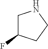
C1C(F)CCN1
